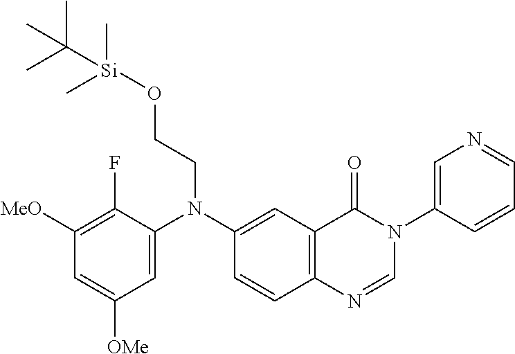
C1=C(N(C2=CC3=C(C=C2)N=CN(C2=CN=CC=C2)C3=O)CCO[Si](C(C)(C)C)(C)C)C(F)=C([MeO])C=C1[OMe]
